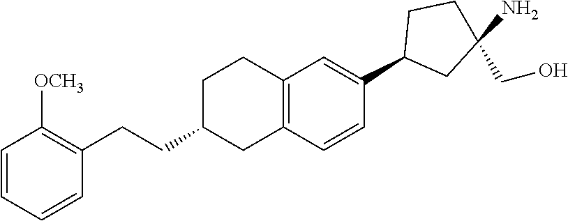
C1=CC=CC(CCC2CC3=C(CC2)C=C(C2CC(CO)(N)CC2)C=C3)=C1[OCH3]
